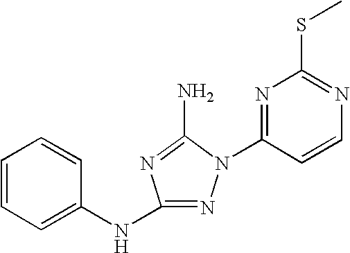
N1=C(NC2=CC=CC=C2)N=C(N)N1C1=NC(SC)=NC=C1
